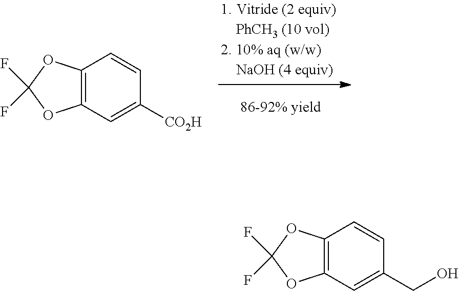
C1=CC(CO)=CC2=C1OC(F)(F)O2.C1=CC([CO2H])=CC2=C1OC(F)(F)O2
